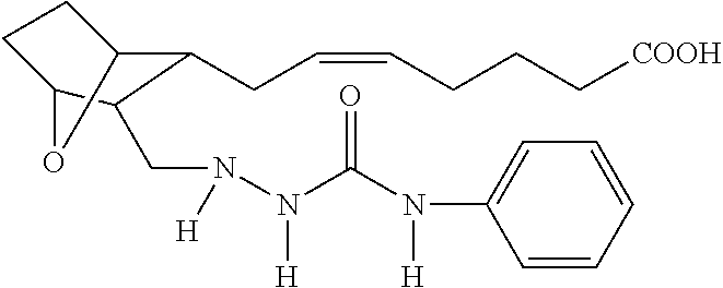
C12CCC(C(CN(N(C(N(C3=CC=CC=C3)[H])=O)[H])[H])C1CC=CCCC[COOH])O2
